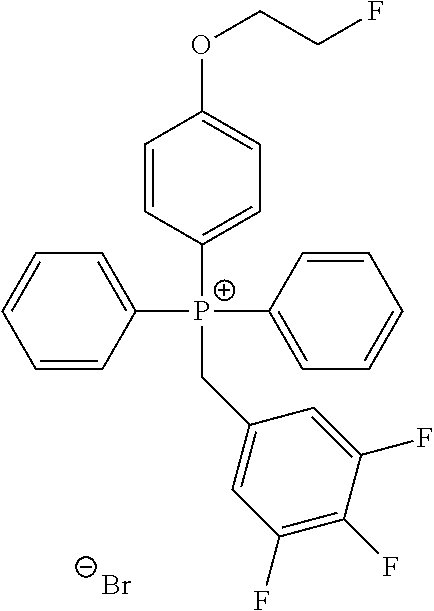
C1([P+](C2=CC=CC=C2)(C2=CC=CC=C2)CC2=CC(F)=C(F)C(F)=C2)=CC=C(OCCF)C=C1.[Br-]
